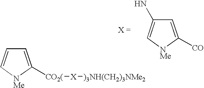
C1=C([CO])[NMe]C=C1N.C1=C([CO2(][X][)3NH(CH2)3NMe2])[NMe]C=C1
